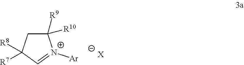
C1([R9])([R10])CC([R8])([R7])C=[N+]1[Ar].[X]
